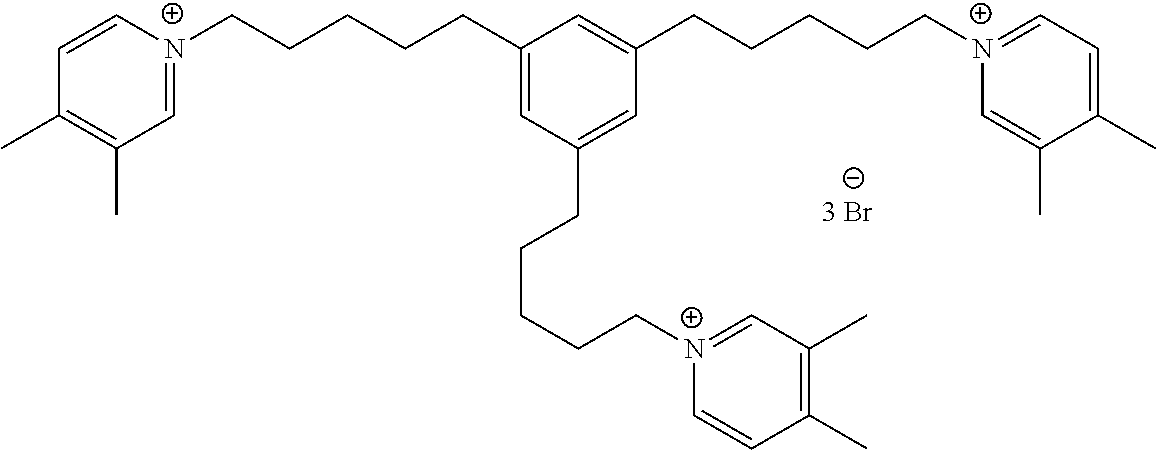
C1(CCCCC[N+]2=CC(C)=C(C)C=C2)=CC(CCCCC[N+]2=CC(C)=C(C)C=C2)=CC(CCCCC[N+]2=CC=C(C)C(C)=C2)=C1
